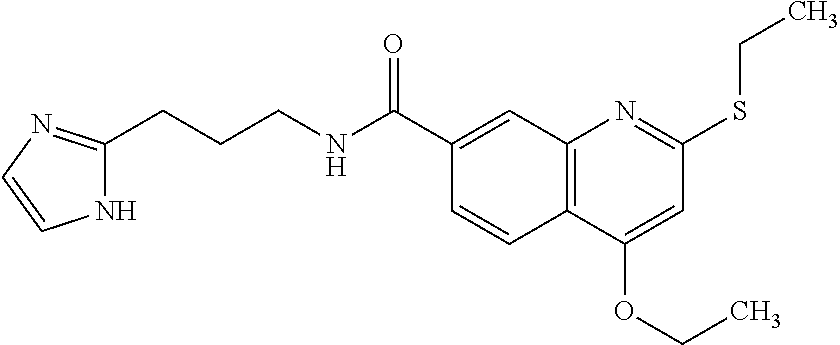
C1(C(NCCCC2=NC=CN2)=O)=CC2=C(C=C1)C(OCC)=CC(SCC)=N2
